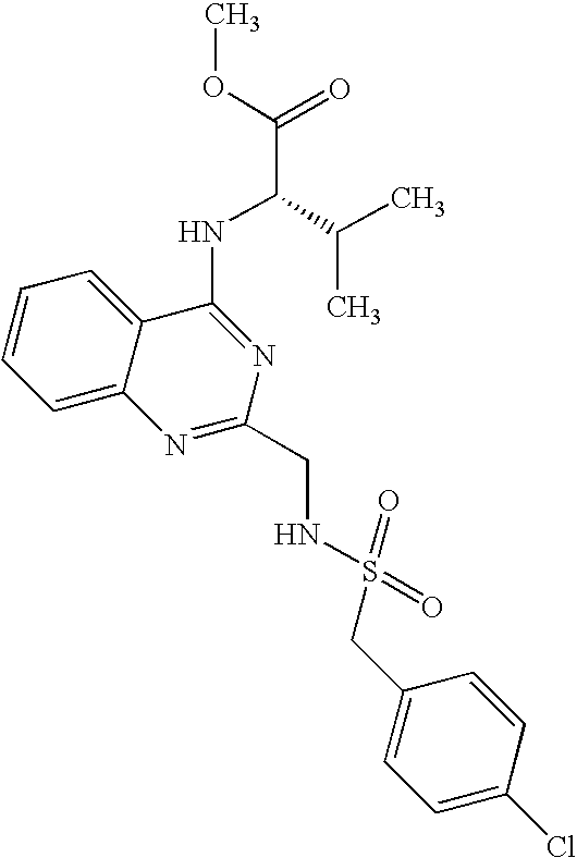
C1=CC=C2C(=C1)C(NC(C(C)C)C(=O)OC)=NC(CNS(CC1=CC=C(Cl)C=C1)(=O)=O)=N2
